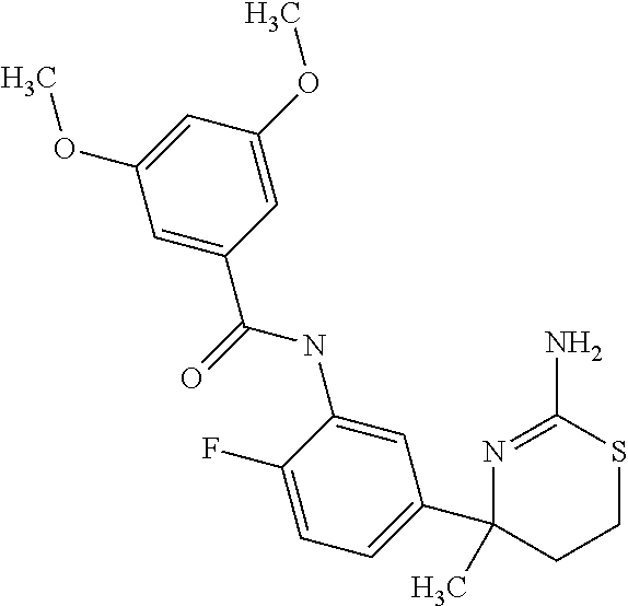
C1(C(=O)NC2=CC(C3(C)CCSC(N)=N3)=CC=C2F)=CC(OC)=CC(OC)=C1
